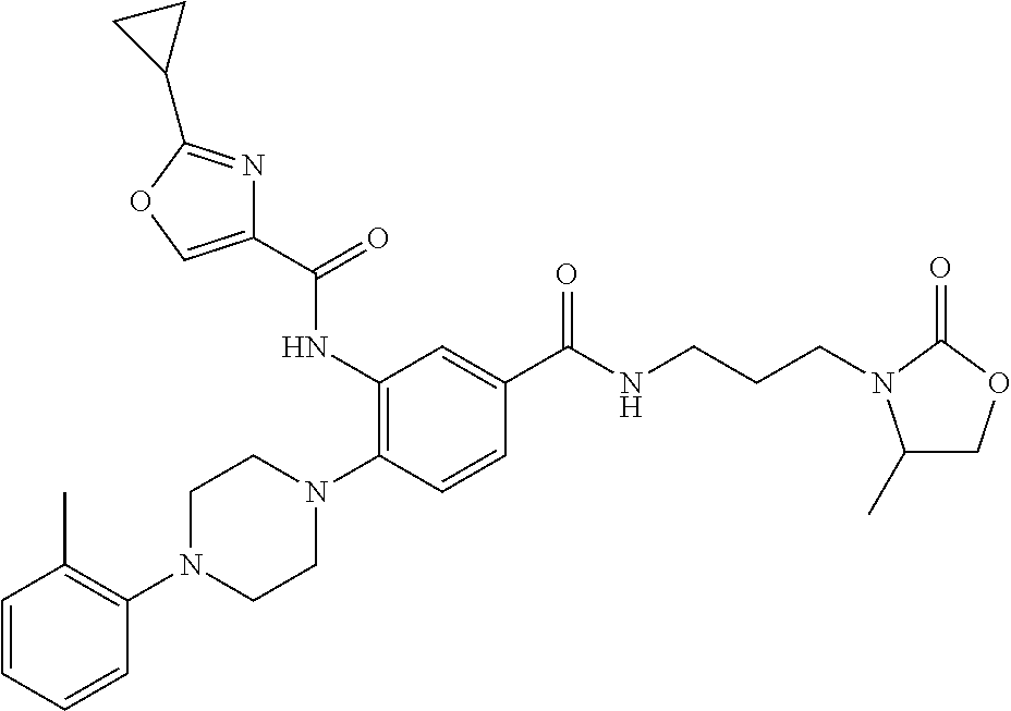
C1=CC=CC(N2CCN(C3=C(NC(C4=COC(C5CC5)=N4)=O)C=C(C(NCCCN4C(C)COC4=O)=O)C=C3)CC2)=C1C
